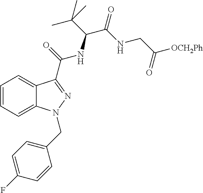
C1=CC=C2C(=C1)C(C(=O)NC(C(NCC([OCH2Ph])=O)=O)C(C)(C)C)=NN2CC1=CC=C(F)C=C1
